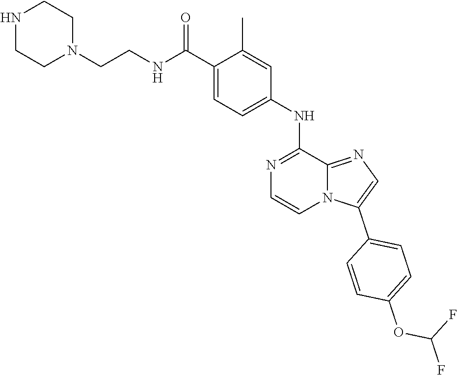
C(C1=CC=C(NC2=NC=CN3C2=NC=C3C2=CC=C(OC(F)F)C=C2)C=C1C)(NCCN1CCNCC1)=O
